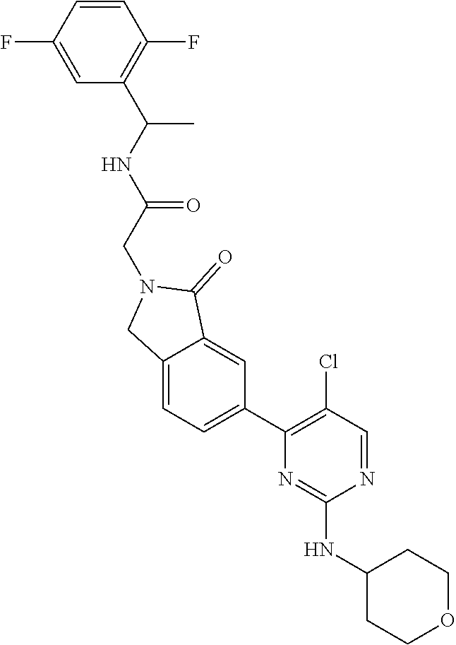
C1(NC2=NC(C3=CC=C4C(=C3)C(=O)N(CC(=O)NC(C)C3=C(F)C=CC(F)=C3)C4)=C(Cl)C=N2)CCOCC1
